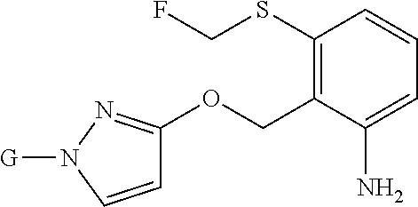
C1(SCF)=C(COC2=NN([G])C=C2)C(N)=CC=C1
